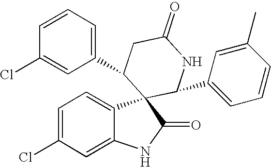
C1=C(Cl)C=C2C(=C1)C1(C(=O)N2)C(C2=CC=CC(C)=C2)NC(=O)CC1C1=CC=CC(Cl)=C1
